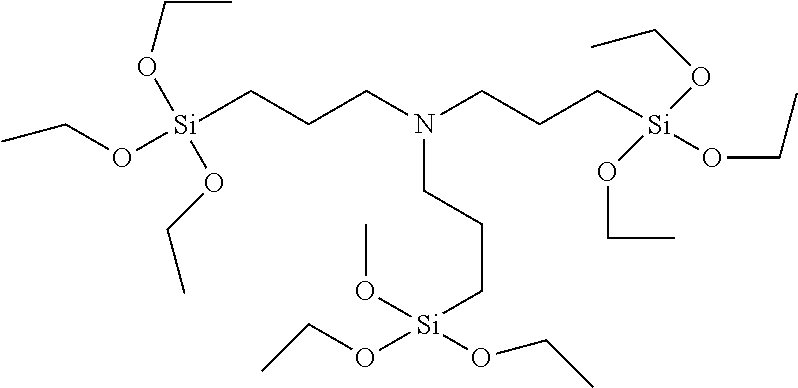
[Si](CCCN(CCC[Si](OCC)(OCC)OCC)CCC[Si](OC)(OCC)OCC)(OCC)(OCC)OCC
